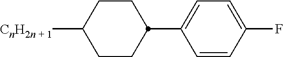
C1CC(C2=CC=C(F)C=C2)CCC1[CnH2n + 1]
